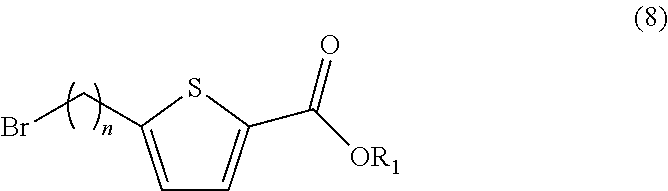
C1=C(CBr)SC(C([OR1])=O)=C1
